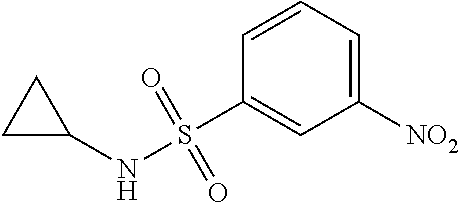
C1=CC(S(NC2CC2)(=O)=O)=CC([NO2])=C1
